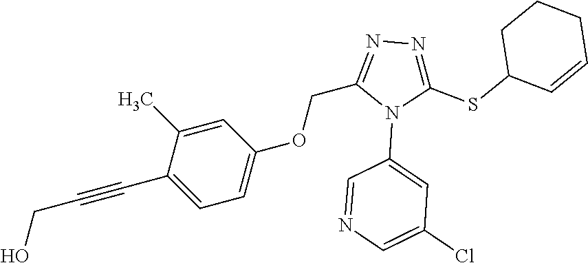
C1=C(C)C(C#CCO)=CC=C1OCC1=NN=C(SC2C=CCCC2)N1C1=CC(Cl)=CN=C1
